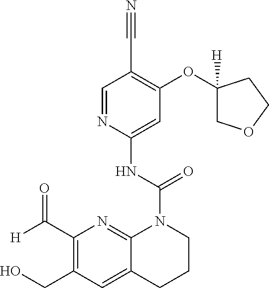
C1=NC(NC(=O)N2C3=NC(C([H])=O)=C(CO)C=C3CCC2)=CC(OC2([H])COCC2)=C1C#N
